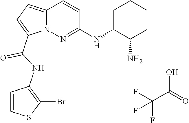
FC(F)(C(O)=O)F.N12C(=CC=C1C(NC1=C(Br)SC=C1)=O)C=CC(NC1C(N)CCCC1)=N2
